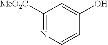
C1([MeO2C])=NC=CC(O)=C1
